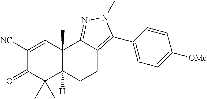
C1([NC])=CC2(C)C([H])(C(C)(C)C1=O)CCC1=C(C3=CC=C([OMe])C=C3)N(C)N=C21
